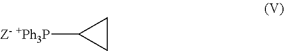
[Z- +Ph3P]C1CC1
